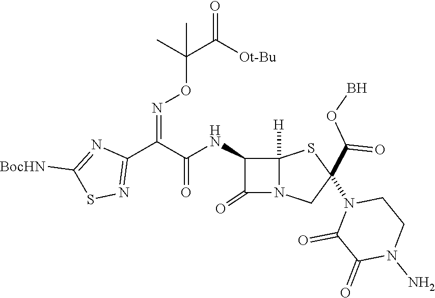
C1(C(C(NC2C(=O)N3C2([H])SC(N2C(=O)C(=O)N(N)CC2)(C(=O)OB)C3)=O)=NOC(C(=O)[Ot-Bu])(C)C)=NSC([BocHN])=N1
